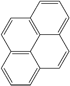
C1=CC=C2C3=C1C=CC1=C3C(=CC=C1)C=C2
